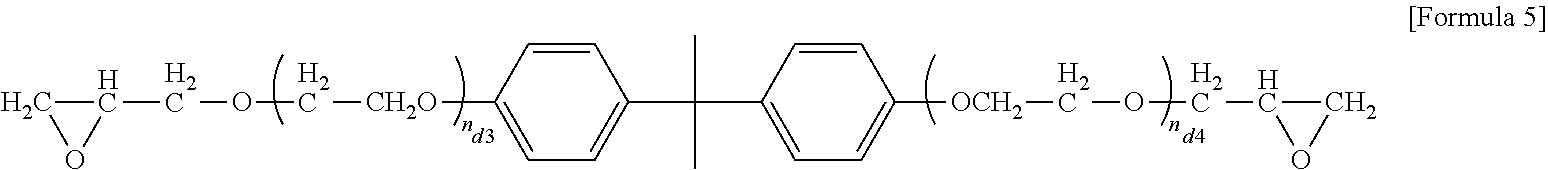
C1(COC[CH2O]C2=CC=C(C(C3=CC=C([OCH2]COCC4CO4)C=C3)(C)C)C=C2)CO1
